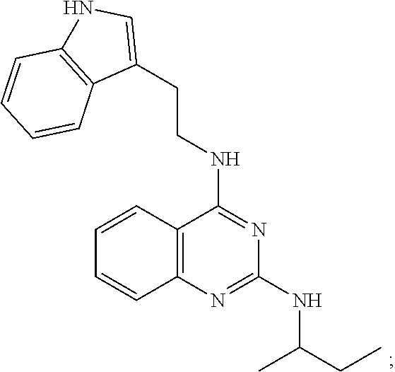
C12=C(N=C(NC(CC)C)N=C1NCCC1=CNC3=C1C=CC=C3)C=CC=C2
